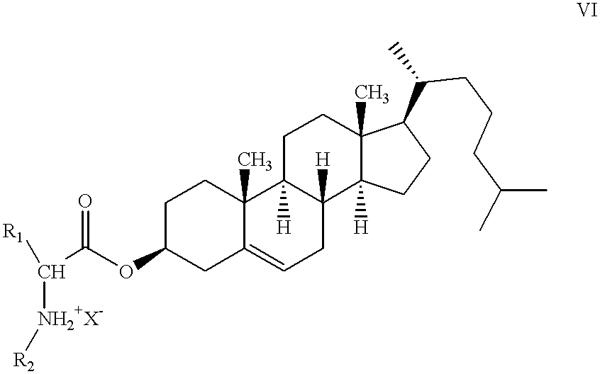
O(C1CC2=CCC3([H])C([H])(C2(C)CC1)CCC1(C)C3([H])CCC1C(CCCC(C)C)C)C(C([R1])[NH2+X-][R2])=O
